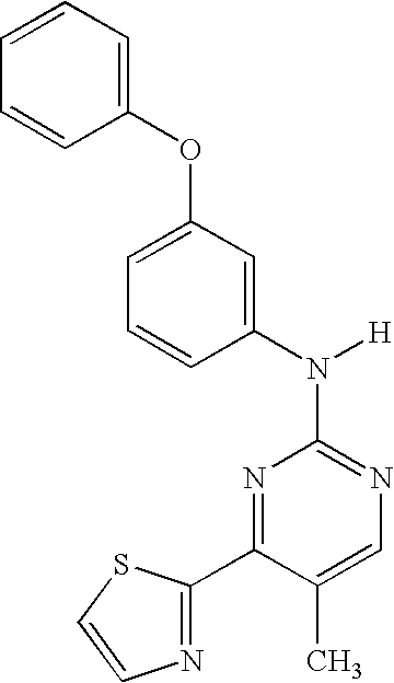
N1=C(N([H])C2=CC(OC3=CC=CC=C3)=CC=C2)N=C(C2=NC=CS2)C(C)=C1
